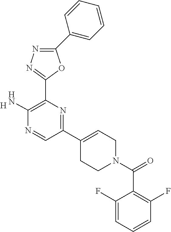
[H].C1(C2=C(N)N=CC(C3=CCN(C(=O)C4=C(F)C=CC=C4F)CC3)=N2)=NN=C(C2=CC=CC=C2)O1
